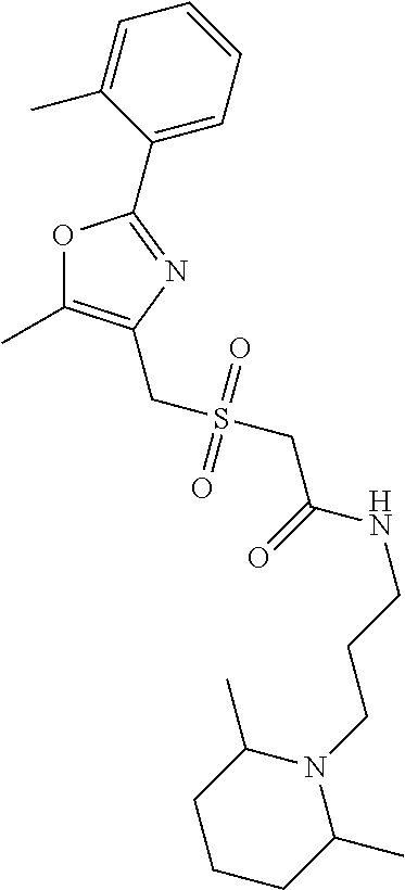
C1CCC(C)N(CCCNC(CS(CC2=C(C)OC(C3=CC=CC=C3C)=N2)(=O)=O)=O)C1C
